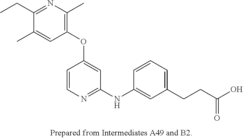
C1(OC2=CC(NC3=CC(CCC(O)=O)=CC=C3)=NC=C2)=C(C)N=C(CC)C(C)=C1
